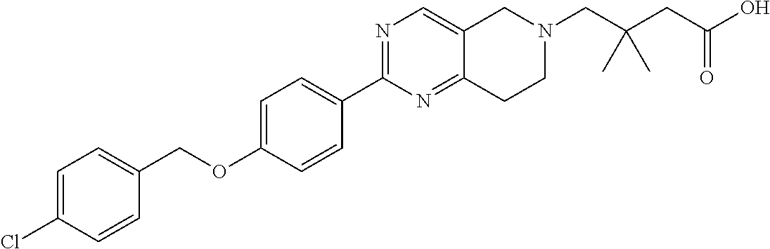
C1=C(Cl)C=CC(COC2=CC=C(C3=NC=C4C(=N3)CCN(CC(CC(=O)O)(C)C)C4)C=C2)=C1
